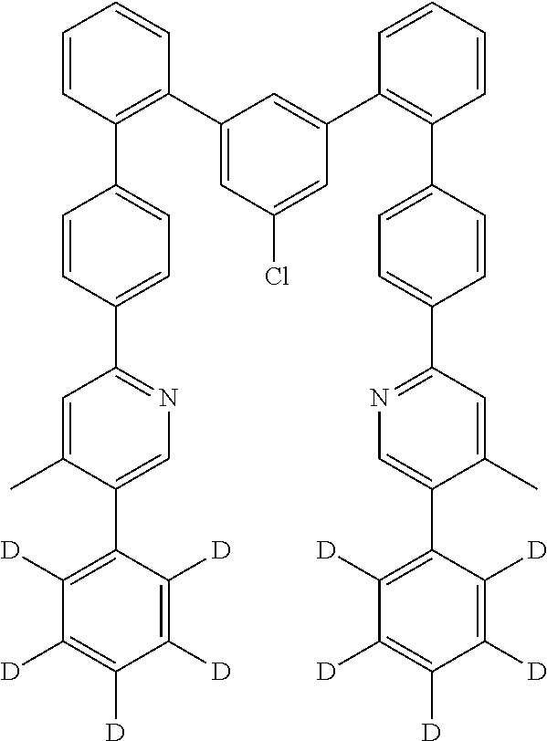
C1(C2=C(C3=CC=C(C4=NC=C(C5=C([D])C([D])=C([D])C([D])=C5[D])C(C)=C4)C=C3)C=CC=C2)=CC(Cl)=CC(C2=C(C3=CC=C(C4=NC=C(C5=C([D])C([D])=C([D])C([D])=C5[D])C(C)=C4)C=C3)C=CC=C2)=C1
